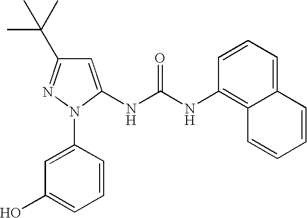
N(C(NC1=C2C(=CC=C1)C=CC=C2)=O)C1=CC(C(C)(C)C)=NN1C1=CC(O)=CC=C1
